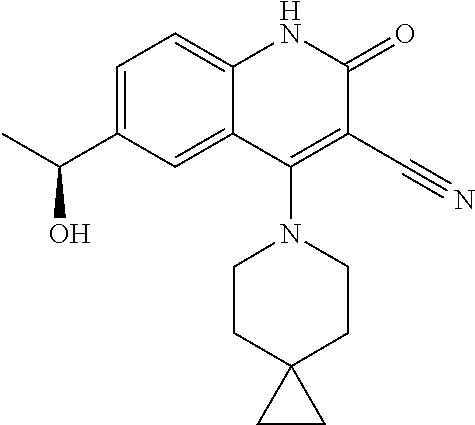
C1=C(C(C)O)C=C2C(=C1)NC(=O)C(C#N)=C2N1CCC2(CC1)CC2
